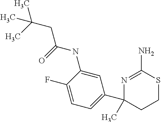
N1=C(N)SCCC1(C1=CC=C(F)C(NC(=O)CC(C)(C)C)=C1)C
